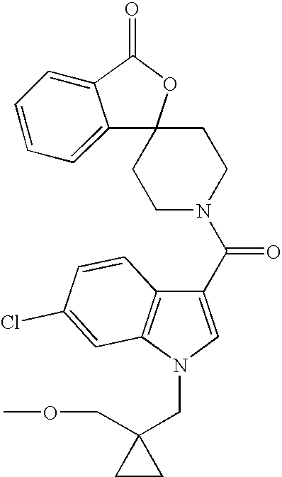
C1CN(C(=O)C2=CN(CC3(COC)CC3)C3=C2C=CC(Cl)=C3)CCC12C1=CC=CC=C1C(=O)O2
